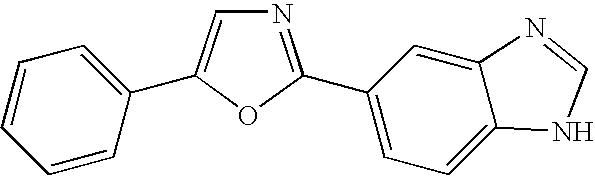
N1=C(C2=CC=C3C(=C2)N=CN3)OC(C2=CC=CC=C2)=C1
